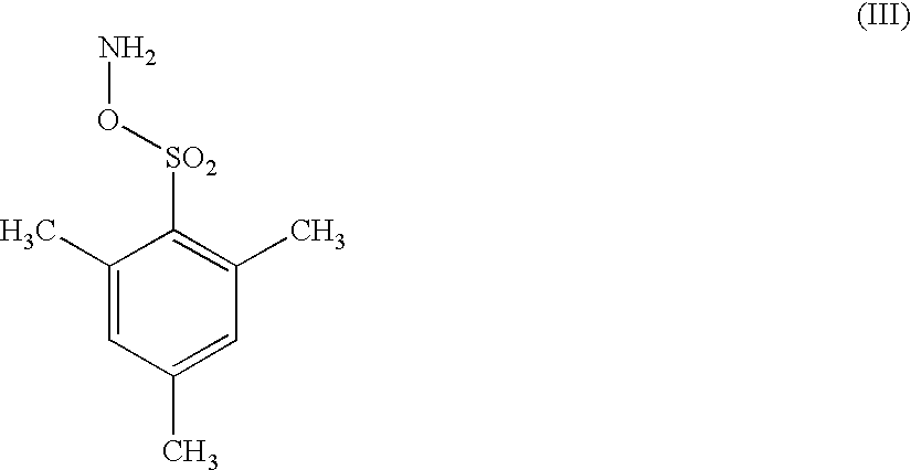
C1(C)=CC(C)=CC(C)=C1[SO2]ON
